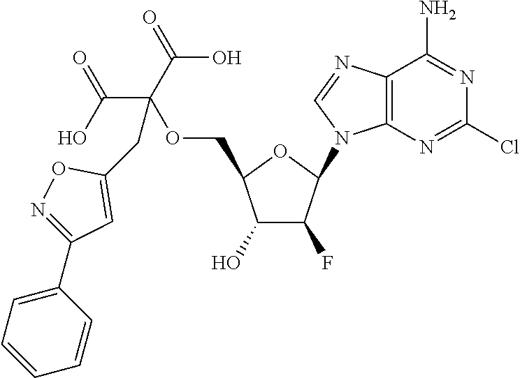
C1(O)C(F)C(N2C3=C(C(N)=NC(Cl)=N3)N=C2)OC1COC(CC1=CC(C2=CC=CC=C2)=NO1)(C(O)=O)C(=O)O
